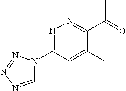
C1=NN=NN1C1=NN=C(C(C)=O)C(C)=C1
